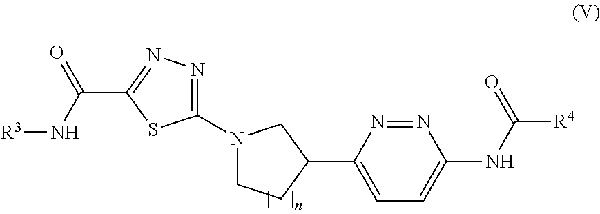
N1(C2=NN=C(C(=O)N[R3])S2)CCC(C2=CC=C(NC([R4])=O)N=N2)C1
